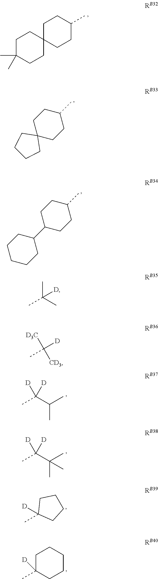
C12(CCC(C)CC1)CCCC2.C1(C2CCCCC2)CCC(C)CC1.CC(C(C)C)([D])[D].CC(C(C)(C)C)([D])[D].CC1([D])CCCC1.C1C(C)([D])CCCC1.C1(C)(C)CCC2(CC1)CCC(C)CC2.CC(C)(C)[D].CC([D])([D3C])[CD3]
